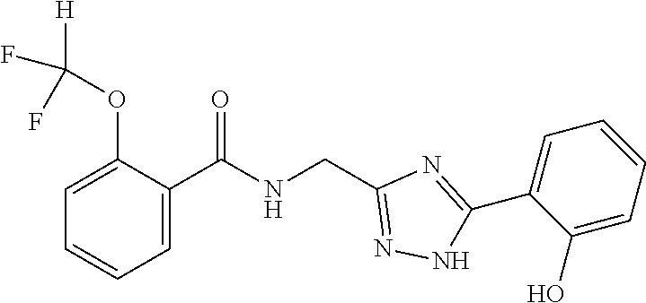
C1=CC=C(C(NCC2=NNC(C3=CC=CC=C3O)=N2)=O)C(OC(F)(F)[H])=C1
